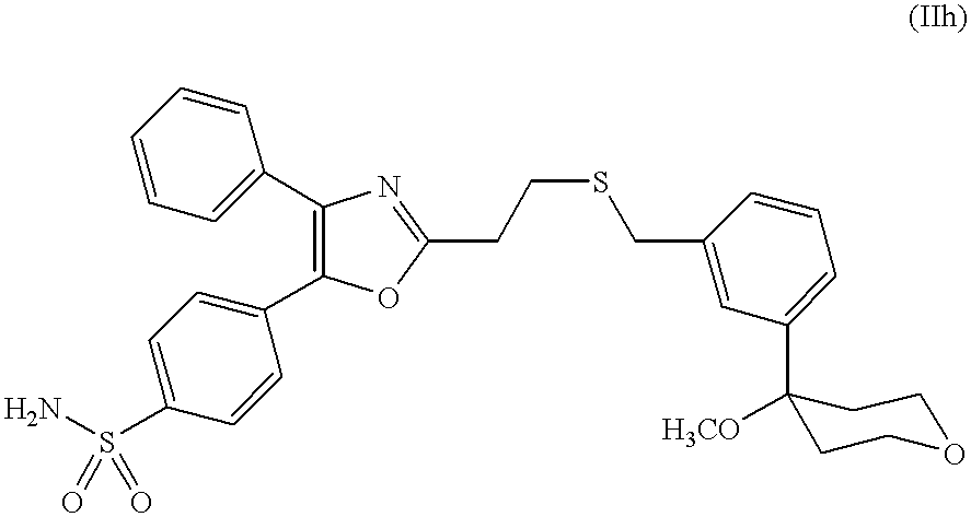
C1(C2=CC=CC=C2)=C(C2=CC=C(S(N)(=O)=O)C=C2)OC(CCSCC2=CC(C3([H3CO])CCOCC3)=CC=C2)=N1
